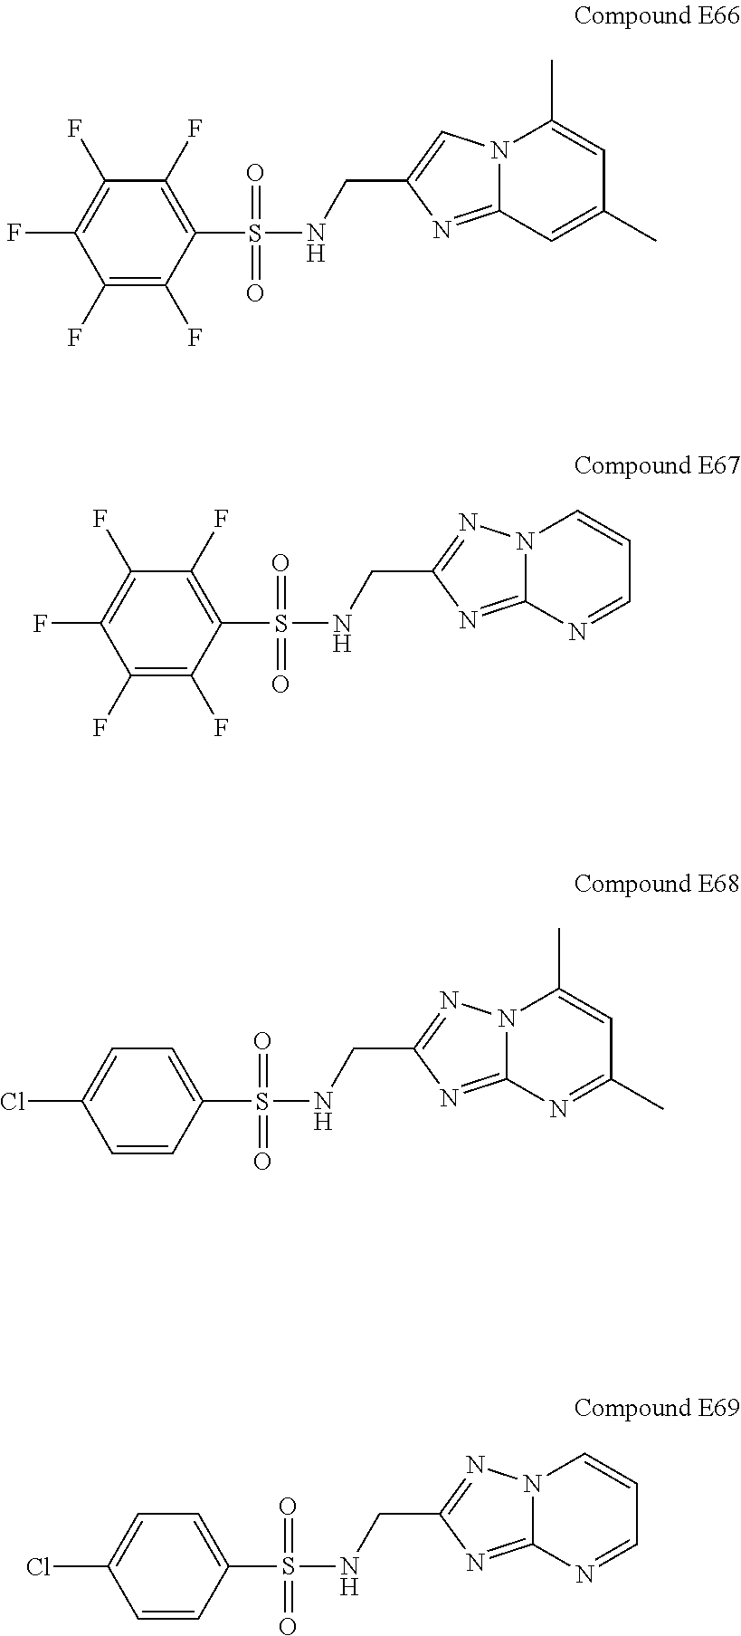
C1(F)=C(F)C(F)=C(F)C(S(NCC2=CN3C(=N2)C=C(C)C=C3C)(=O)=O)=C1F.C1(F)=C(F)C(F)=C(F)C(S(NCC2=NN3C(=N2)N=CC=C3)(=O)=O)=C1F.C1=C(Cl)C=CC(S(NCC2=NN3C(=N2)N=C(C)C=C3C)(=O)=O)=C1.C1=C(Cl)C=CC(S(NCC2=NN3C(=N2)N=CC=C3)(=O)=O)=C1
